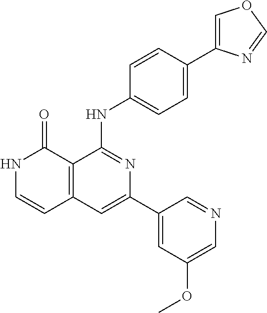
C1=CC(NC2=NC(C3=CC(OC)=CN=C3)=CC3=C2C(=O)NC=C3)=CC=C1C1=COC=N1
